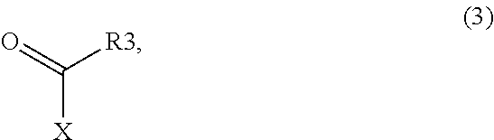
C([R3])([X])=O
